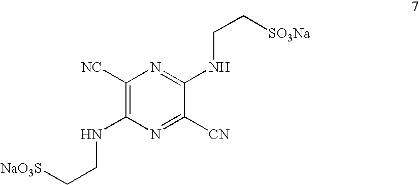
C1([NC])=C(NCC[NaO3S])N=C([CN])C(NCC[SO3Na])=N1
